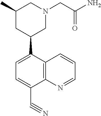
C1=CC2=C(C(C#N)=CC=C2C2CN(CC(N)=O)CC(C)C2)N=C1
